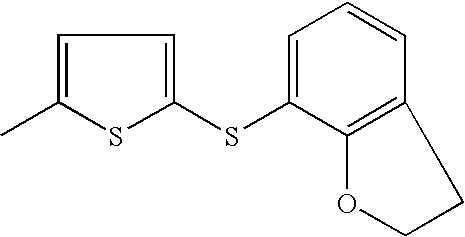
C1=C(SC2=CC=C(C)S2)C2=C(C=C1)CCO2
